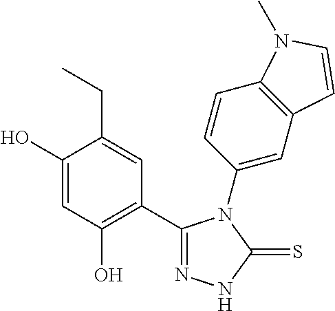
C1(O)=CC(O)=C(C2=N[N H]C(=S)N2C2=CC3=C(C=C2)N(C)C=C3)C=C1CC
